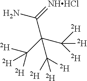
NC(=[NHHCl])C(C([D])([D])[D])(C([D])([D])[D])C([D])([D])[D]
